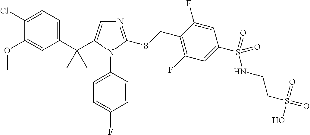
C1(C(C)(C)C2=CN=C(SCC3=C(F)C=C(S(=O)(NCCS(=O)(=O)O)=O)C=C3F)N2C2=CC=C(F)C=C2)=CC=C(Cl)C(OC)=C1
